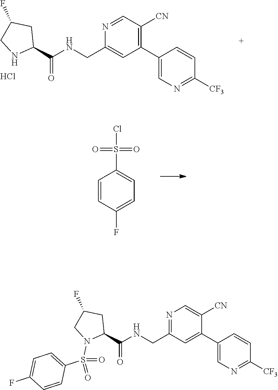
N1=C(CNC(=O)C2CC(F)CN2S(C2=CC=C(F)C=C2)(=O)=O)C=C(C2=CN=C([CF3])C=C2)C([CN])=C1.N1=CC([CN])=C(C2=CN=C([CF3])C=C2)C=C1CNC(=O)C1CC(F)CN1.Cl.C1=CC(F)=CC=C1S(=O)(=O)Cl
